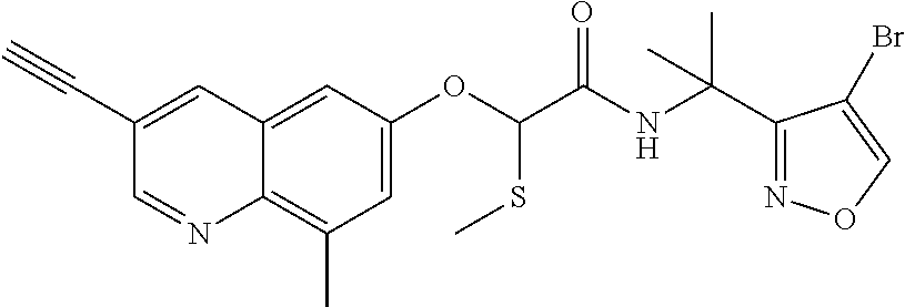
C1(C#C)=CC2=CC(OC(SC)C(=O)NC(C3=NOC=C3Br)(C)C)=CC(C)=C2N=C1
